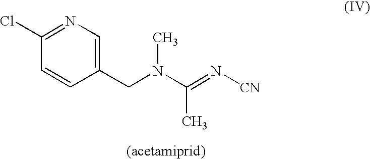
N1=C(Cl)C=CC(CN(C(=N[CN])C)C)=C1
